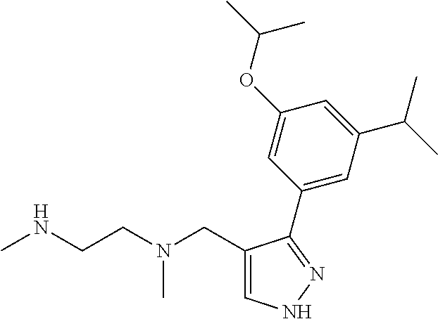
C1=C(CN(CCNC)C)C(C2=CC(C(C)C)=CC(OC(C)C)=C2)=NN1
